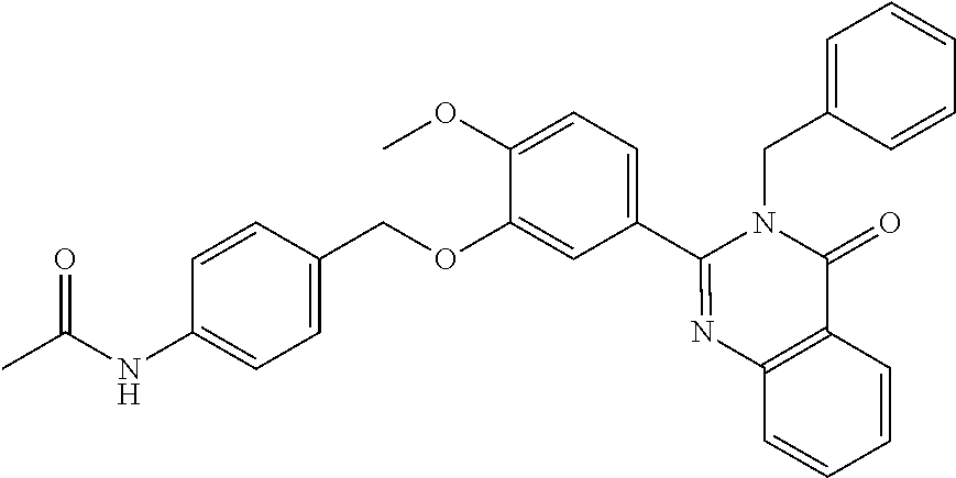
C1=C(NC(C)=O)C=CC(COC2=CC(C3=NC4=C(C(=O)N3CC3=CC=CC=C3)C=CC=C4)=CC=C2OC)=C1
